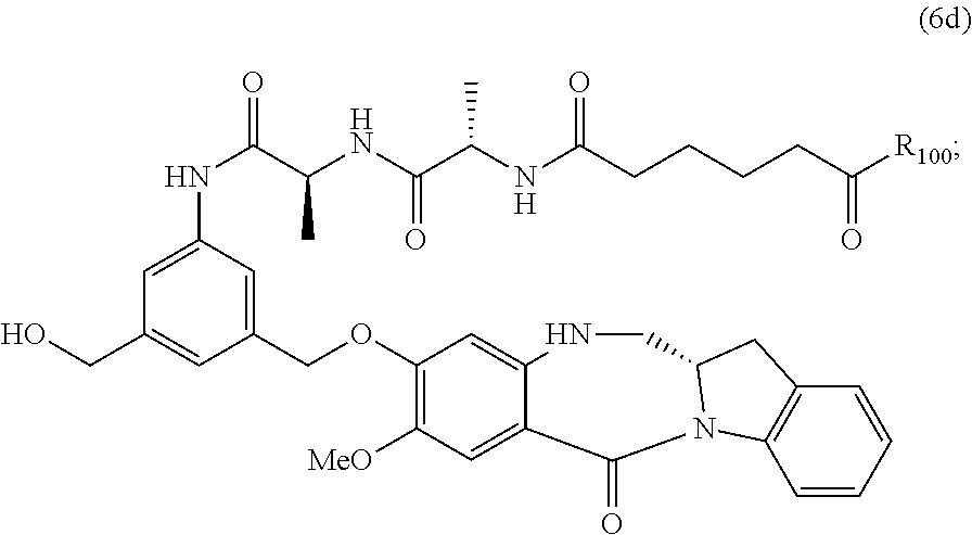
C(OC1=C([MeO])C=C2C(=C1)NCC1N(C2=O)C2=C(C=CC=C2)C1)C1=CC(NC(C(NC(C(NC(CCCCC([R100])=O)=O)C)=O)C)=O)=CC(CO)=C1
